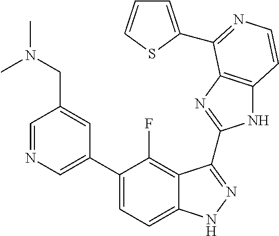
C1=C(C2=CC=C3C(=C2F)C(C2=NC4=C(N2)C=CN=C4C2=CC=CS2)=NN3)C=C(CN(C)C)C=N1
